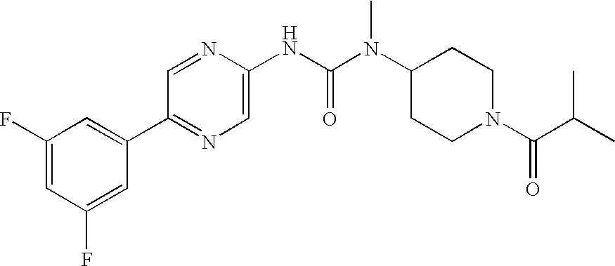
C1(F)=CC(F)=CC(C2=NC=C(NC(N(C3CCN(C(C(C)C)=O)CC3)C)=O)N=C2)=C1
